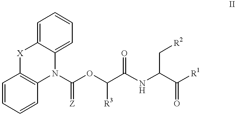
C1=C2C(=CC=C1)N(C(OC(C(NC(C([R1])=O)C[R2])=O)[R3])=[Z])C1=C([X]2)C=CC=C1
